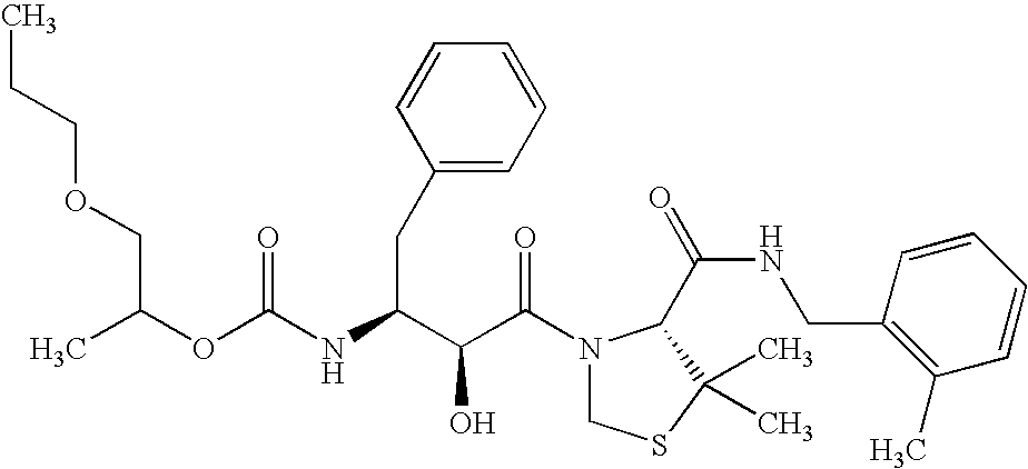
O(C(NC(C(C(N1CSC(C)(C)C1C(NCC1=C(C)C=CC=C1)=O)=O)O)CC1=CC=CC=C1)=O)C(C)COCCC
